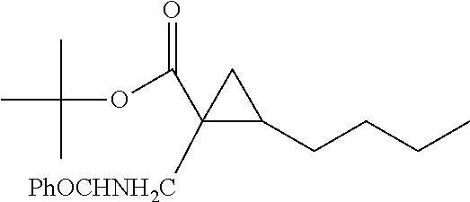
C1([PhOCHNH2C])(C(OC(C)(C)C)=O)C(CCCC)C1
